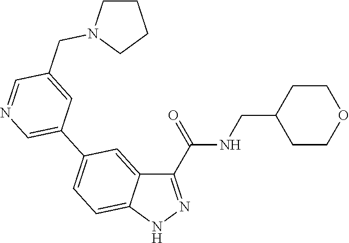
C1(C(NCC2CCOCC2)=O)=NNC2=CC=C(C3=CN=CC(CN4CCCC4)=C3)C=C12
